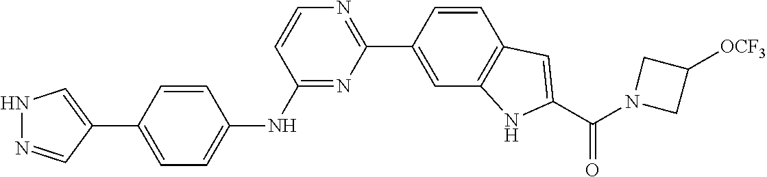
N1N=CC(C2=CC=C(NC3=NC(C4=CC5=C(C=C4)C=C(C(N4CC([OCF3])C4)=O)N5)=NC=C3)C=C2)=C1
